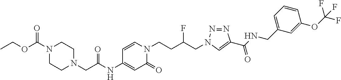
C1=C(NC(CN2CCN(C(=O)OCC)CC2)=O)C=CN(CCC(CN2N=NC(C(NCC3=CC=CC(OC(F)(F)F)=C3)=O)=C2)F)C1=O
